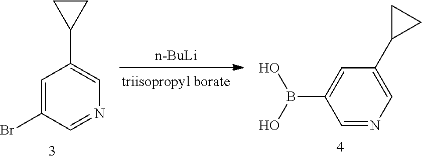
[n-BuLi].C1C(C2=CN=CC(B(O)O)=C2)C1.C1=C(C2CC2)C=C(Br)C=N1
